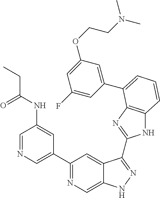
C1(C2=NC=C3C(=C2)C(C2=NC4=C(N2)C=CC=C4C2=CC(OCCN(C)C)=CC(F)=C2)=NN3)=CN=CC(NC(CC)=O)=C1
